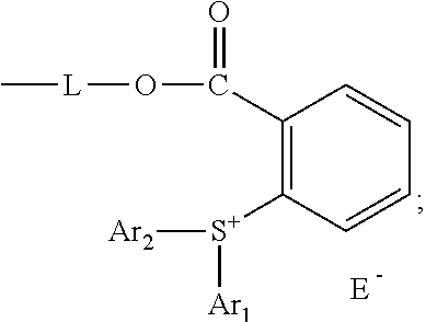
C1(C(O[L]C)=O)=C([S+]([Ar2])[Ar1])C=CC=C1
